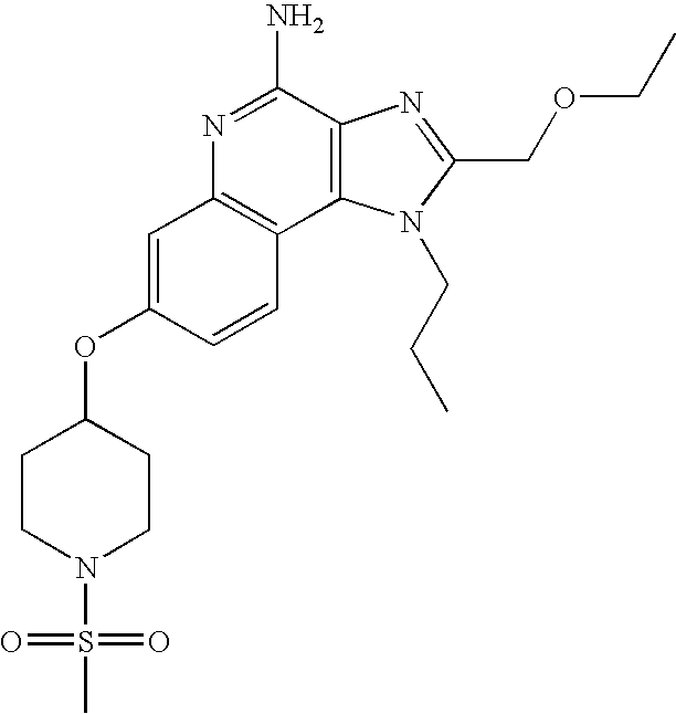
C1=C(OC2CCN(S(C)(=O)=O)CC2)C=CC2=C1N=C(N)C1=C2N(CCC)C(COCC)=N1
